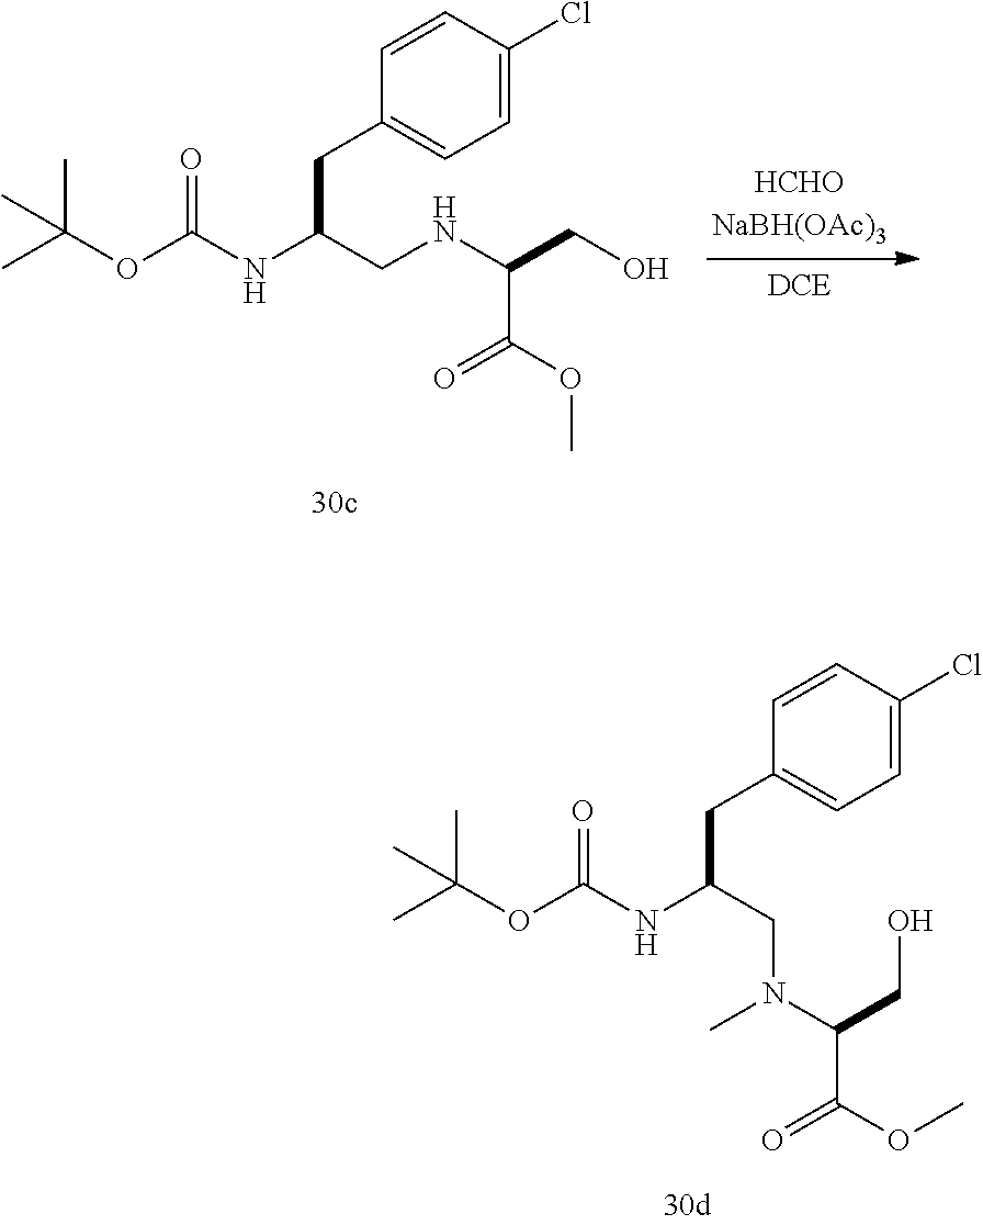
CC(OC(NC(CNC(CO)C(OC)=O)CC1=CC=C(Cl)C=C1)=O)(C)C.CC(OC(NC(CN(C(CO)C(OC)=O)C)CC1=CC=C(Cl)C=C1)=O)(C)C
